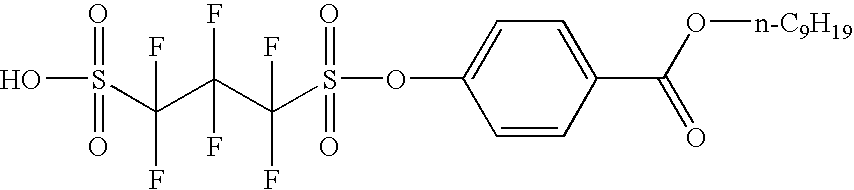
OS(C(C(C(S(OC1=CC=C(C(O[n-C9H19])=O)C=C1)(=O)=O)(F)F)(F)F)(F)F)(=O)=O
